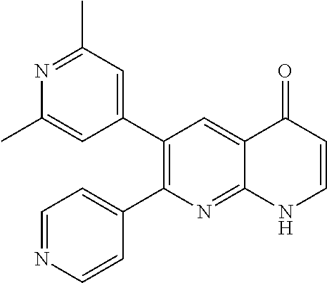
N1=C(C)C=C(C2=C(C3=CC=NC=C3)N=C3C(=C2)C(=O)C=CN3)C=C1C
